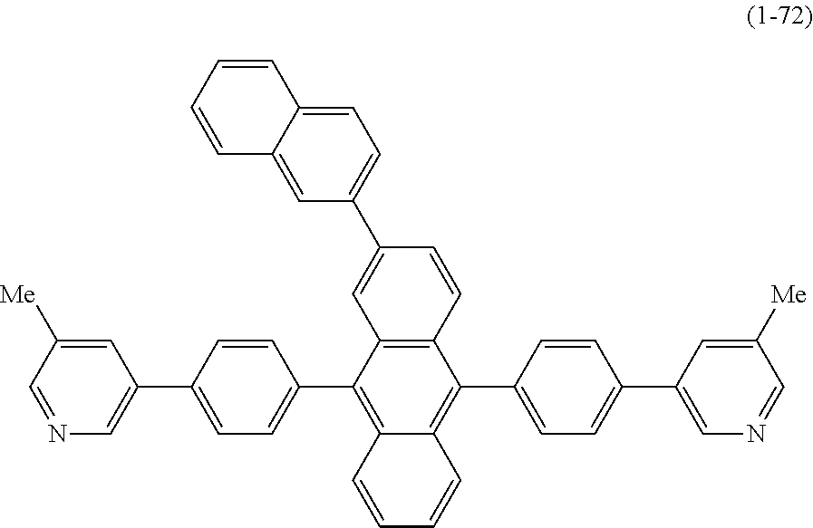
C12=C(C(C3=CC=C(C4=CN=CC([Me])=C4)C=C3)=C3C(=C1C1=CC=C(C4=CN=CC([Me])=C4)C=C1)C=CC=C3)C=C(C1=CC=C3C(=C1)C=CC=C3)C=C2
